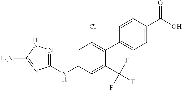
C1(NC2=CC(Cl)=C(C3=CC=C(C(=O)O)C=C3)C(C(F)(F)F)=C2)=NNC(N)=N1
